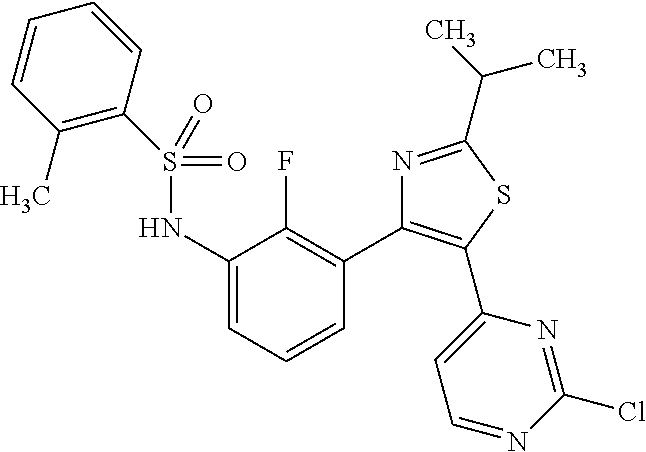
C1(NS(=O)(=O)C2=C(C)C=CC=C2)=CC=CC(C2=C(C3=CC=NC(Cl)=N3)SC(C(C)C)=N2)=C1F
